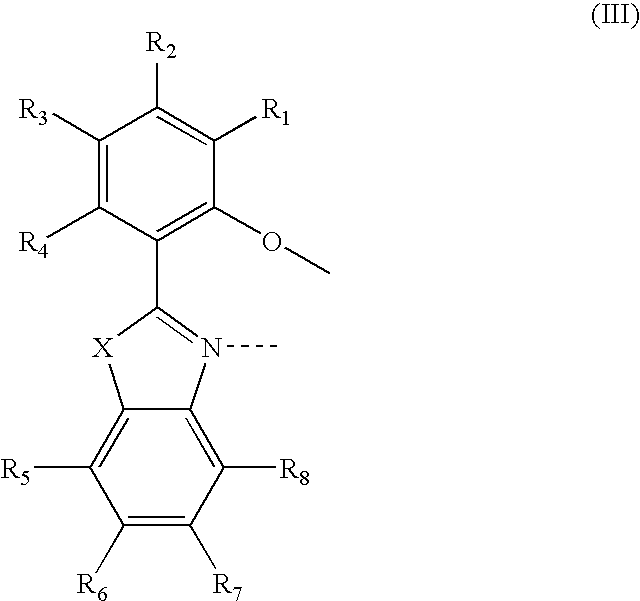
C1([R3])=C([R4])C(C2=N(C)C3=C([R8])C([R7])=C([R6])C([R5])=C3[X]2)=C(OC)C([R1])=C1[R2]
